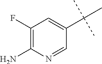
C1(F)=C(N)N=CC(C(C)(C)C)=C1
